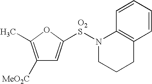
C1([MeO2C])=C(C)OC([O2S]N2CCCC3=C2C=CC=C3)=C1
